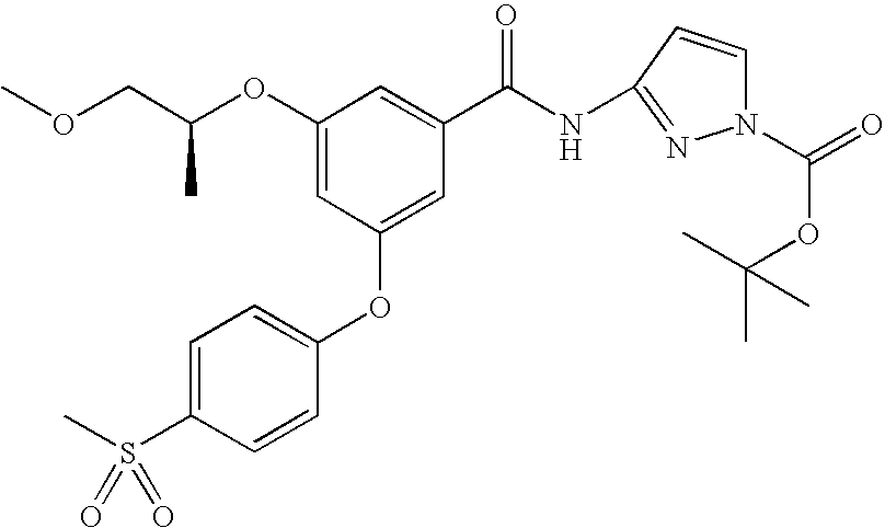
O(C1=CC(OC2=CC=C(S(C)(=O)=O)C=C2)=CC(C(NC2=NN(C(=O)OC(C)(C)C)C=C2)=O)=C1)C(COC)C
